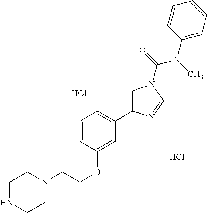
C1NCCN(CCOC2=CC(C3=CN(C(N(C4=CC=CC=C4)C)=O)C=N3)=CC=C2)C1.Cl.Cl
